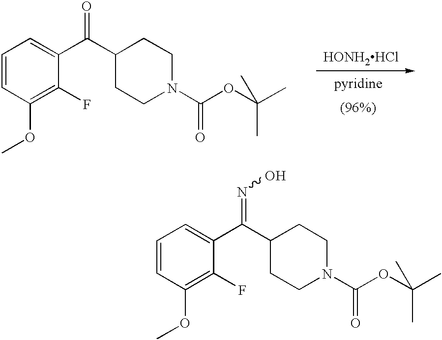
C1=CC(OC)=C(F)C(C(C2CCN(C(OC(C)(C)C)=O)CC2)=O)=C1.[HONH2HCl].C1=CC(OC)=C(F)C(C(C2CCN(C(OC(C)(C)C)=O)CC2)=NO)=C1
